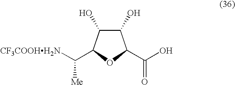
C1(O)C(O)C(C([CF3COOHH2N])[Me])OC1C(O)=O
